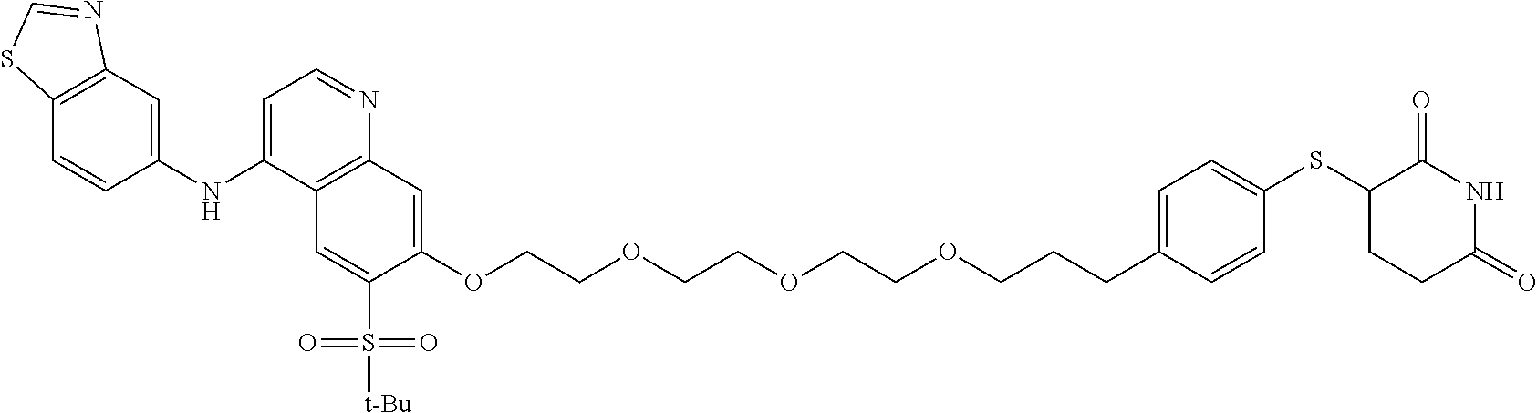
C(COCCOCCOCCCC1=CC=C(SC2CCC(=O)NC2=O)C=C1)OC1=CC2=C(C=C1S(=O)(=O)[t-Bu])C(NC1=CC3=C(C=C1)SC=N3)=CC=N2
